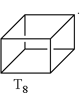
C12C3C4C5C(C14)C2C53.[T8]
